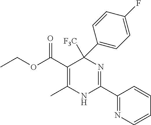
C(OC(C1=C(C)NC(C2=NC=CC=C2)=NC1([F3C])C1=CC=C(F)C=C1)=O)C
